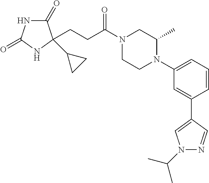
C1(=O)NC(=O)NC1(C1CC1)CCC(N1CCN(C2=CC=CC(C3=CN(C(C)C)N=C3)=C2)C(C)C1)=O
